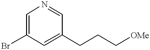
C1=C(Br)C=C(CCC[OMe])C=N1
